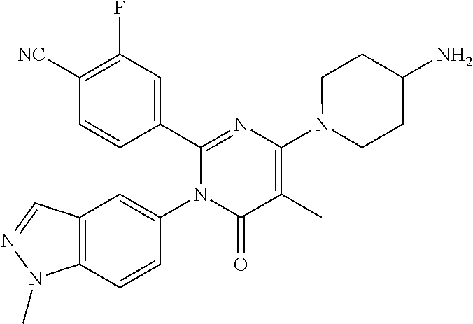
C1(C2=CC(F)=C([CN])C=C2)=NC(N2CCC(N)CC2)=C(C)C(=O)N1C1=CC2=C(C=C1)N(C)N=C2
